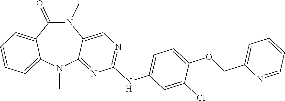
N1(C)C(=O)C2=CC=CC=C2N(C)C2=NC(NC3=CC=C(OCC4=CC=CC=N4)C(Cl)=C3)=NC=C12
